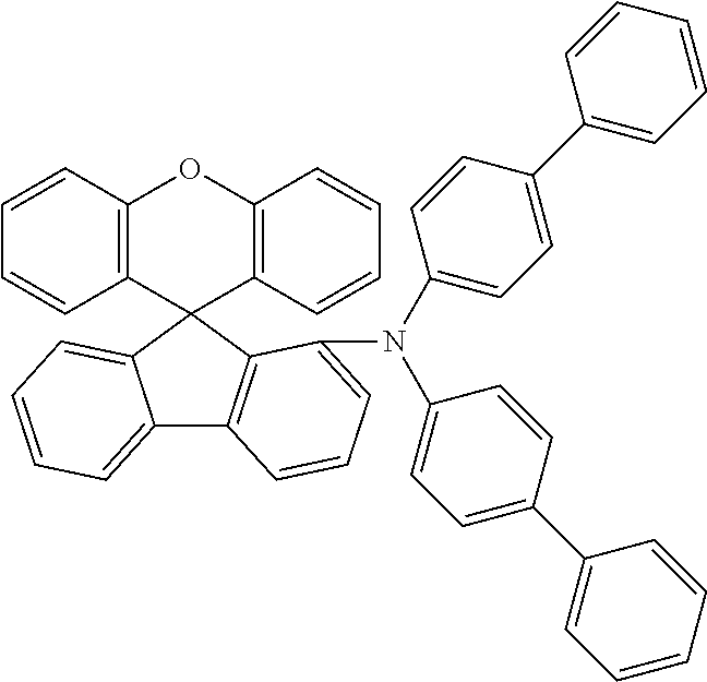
C1=CC2=C(C=C1)C1(C3=C(O2)C=CC=C3)C2=CC=CC=C2C2=C1C(N(C1=CC=C(C3=CC=CC=C3)C=C1)C1=CC=C(C3=CC=CC=C3)C=C1)=CC=C2
